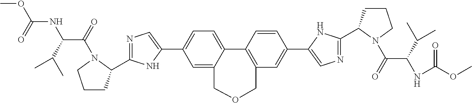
N1=C(C2CCCN2C(C(NC(=O)OC)C(C)C)=O)NC(C2=CC=C3C4=C(C=C(C5=CN=C(C6CCCN6C(C(NC(=O)OC)C(C)C)=O)N5)C=C4)COCC3=C2)=C1
